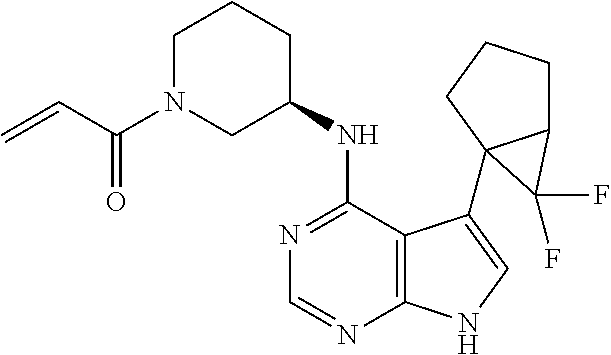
C1=NC2=C(C(NC3CCCN(C(C=C)=O)C3)=N1)C(C13C(CCC1)C3(F)F)=CN2
